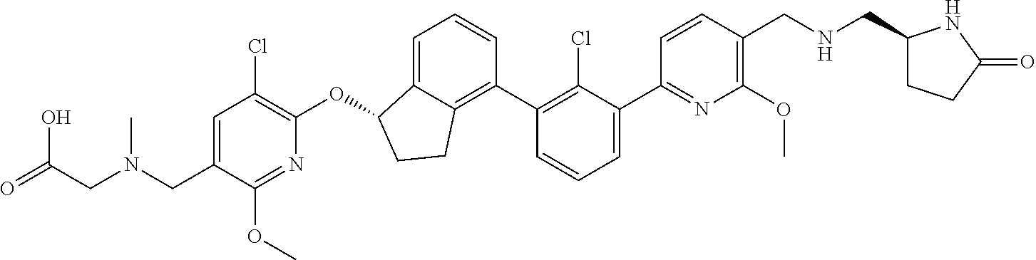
N1=C(C2=CC=CC(C3=C4C(=CC=C3)C(OC3=C(Cl)C=C(CN(CC(=O)O)C)C(OC)=N3)CC4)=C2Cl)C=CC(CNCC2CCC(=O)N2)=C1OC
